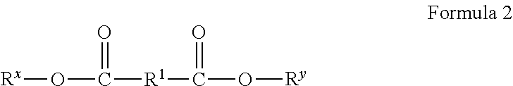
[Rx]OC([R1]C(O[Ry])=O)=O
